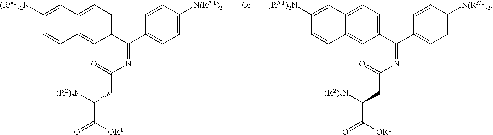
C12=CC=C(C(=NC(=O)CC([(R2)2N])C(=O)[OR1])C3=CC=C([N(RN1)2])C=C3)C=C1C=CC([(RN1)2N])=C2.C12=CC=C(C(=NC(=O)CC([(R2)2N])C(=O)[OR1])C3=CC=C([N(RN1)2])C=C3)C=C1C=CC([(RN1)2N])=C2
